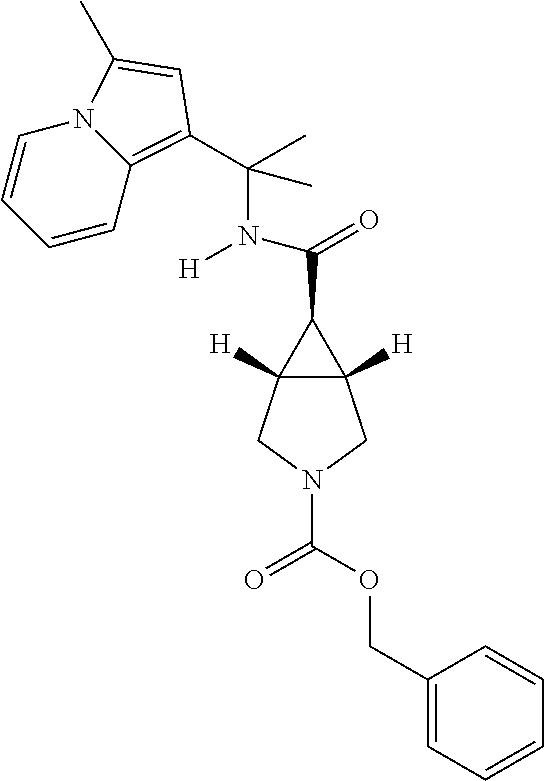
C12=C(C(N(C(=O)C3C4([H])C3([H])CN(C(=O)OCC3=CC=CC=C3)C4)[H])(C)C)C=C(C)N1C=CC=C2
